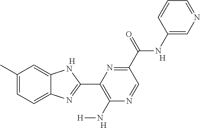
[H].C1(C)=CC=C2C(=C1)NC(C1=C(N[H])N=CC(C(NC3=CN=CC=C3)=O)=N1)=N2.[H].[H]
